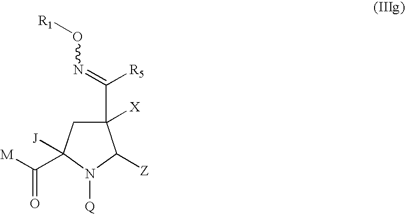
C1([X])(C(=NO[R1])[R5])CC([J])(C([M])=O)N([Q])C1[Z]
